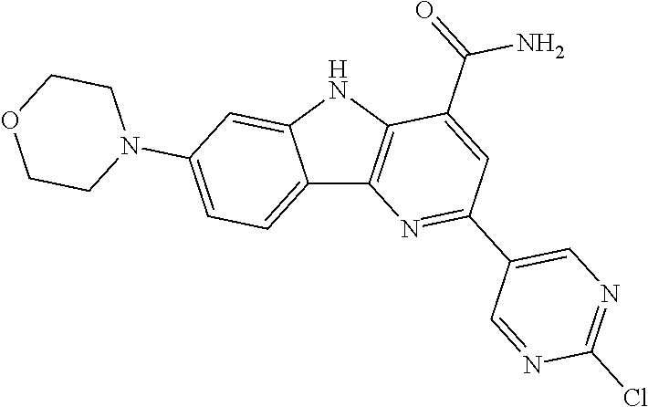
C12=CC=C(N3CCOCC3)C=C1NC1=C2N=C(C2=CN=C(Cl)N=C2)C=C1C(=O)N
